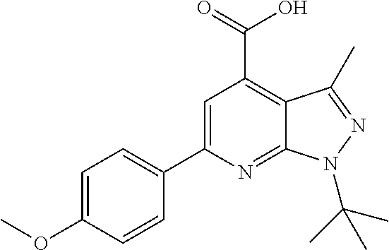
C1=C(OC)C=CC(C2=CC(C(=O)O)=C3C(=N2)N(C(C)(C)C)N=C3C)=C1
